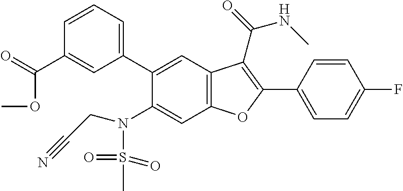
C1=CC=C(C2=CC3=C(C=C2N(S(C)(=O)=O)CC#N)OC(C2=CC=C(F)C=C2)=C3C(NC)=O)C=C1C(=O)OC
